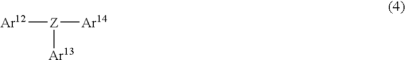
[Ar12][Z]([Ar13])[Ar14]
